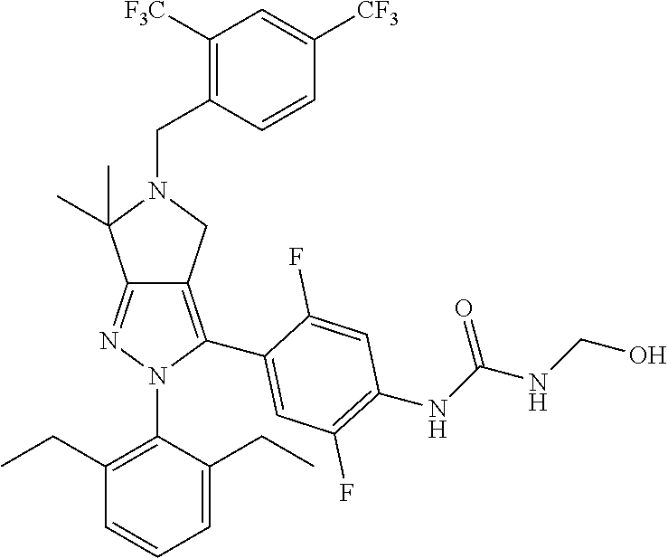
C12=NN(C3=C(CC)C=CC=C3CC)C(C3=CC(F)=C(NC(NCO)=O)C=C3F)=C1CN(CC1=C([F3C])C=C([CF3])C=C1)C2(C)C
